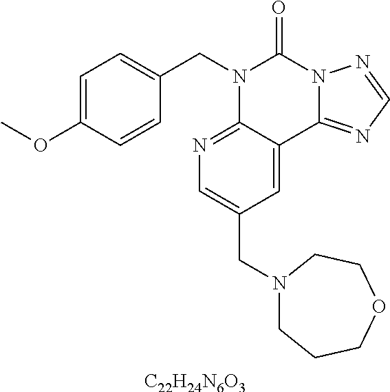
[C22H24N6O3].C1=C(OC)C=CC(CN2C3=NC=C(CN4CCCOCC4)C=C3C3=NC=NN3C2=O)=C1
